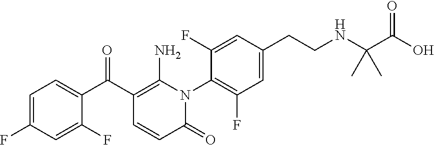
C1=C(F)C=C(F)C(C(C2=C(N)N(C3=C(F)C=C(CCNC(C(O)=O)(C)C)C=C3F)C(=O)C=C2)=O)=C1
